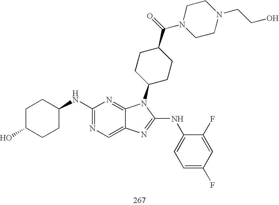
C1C(O)CCC(NC2=NC=C3C(=N2)N(C2CCC(C(=O)N4CCN(CCO)CC4)CC2)C(NC2=CC=C(F)C=C2F)=N3)C1
